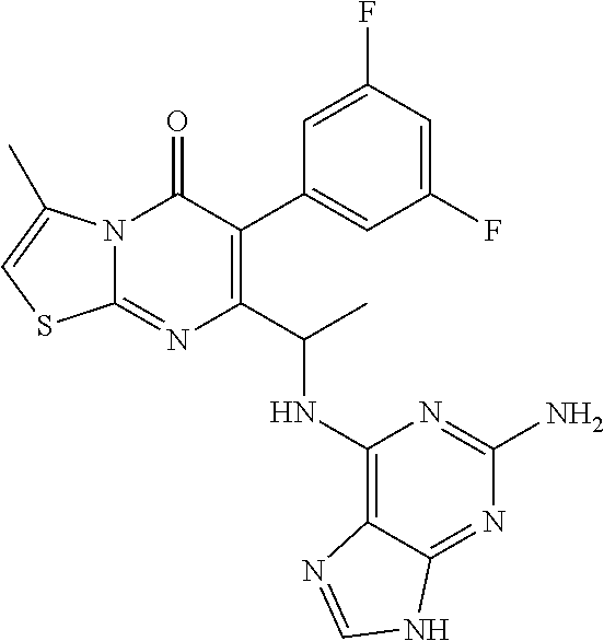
N12C(=NC(C(C)NC3=C4C(=NC(N)=N3)NC=N4)=C(C3=CC(F)=CC(F)=C3)C1=O)SC=C2C
